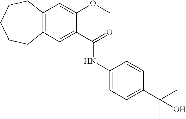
C12=C(C=C(C(=O)NC3=CC=C(C(C)(C)O)C=C3)C(OC)=C1)CCCCC2
